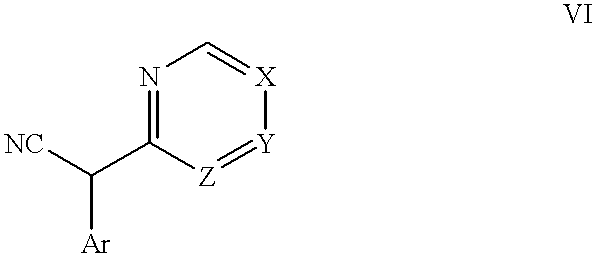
[NC]C([Ar])C1=NC=[X][Y]=[Z]1
